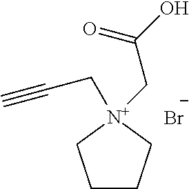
C1CC[N+](CC#C)(CC(O)=O)C1.[Br-]
